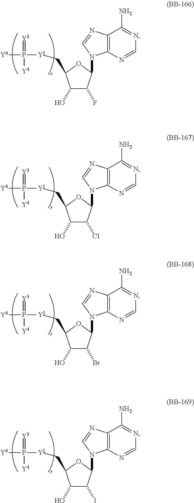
C1(O)C(F)C(N2C3=C(C(N)=NC=N3)N=C2)OC1C[Y1]P(=[Y3])([Y4])[Y6].C1(O)C(Cl)C(N2C3=C(C(N)=NC=N3)N=C2)OC1C[Y1]P(=[Y3])([Y4])[Y6].C1(O)C(Br)C(N2C3=C(C(N)=NC=N3)N=C2)OC1C[Y1]P(=[Y3])([Y4])[Y6].C1(O)C(I)C(N2C3=C(C(N)=NC=N3)N=C2)OC1C[Y1]P(=[Y3])([Y4])[Y6]
